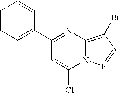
C1=CC=C(C2=NC3=C(Br)C=NN3C(Cl)=C2)C=C1
